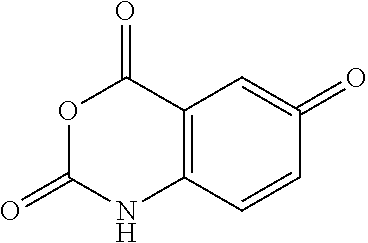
O1C(=O)NC2=C(C1=O)C=C(=O)C=C2
